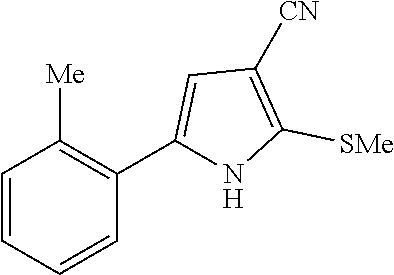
C1=CC=CC(C2=CC([CN])=C([SMe])N2)=C1[Me]
